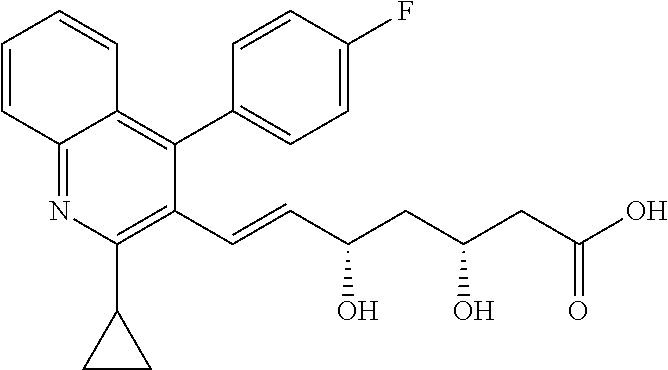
C12=NC(C3CC3)=C(C=CC(CC(CC(O)=O)O)O)C(C3=CC=C(F)C=C3)=C1C=CC=C2
